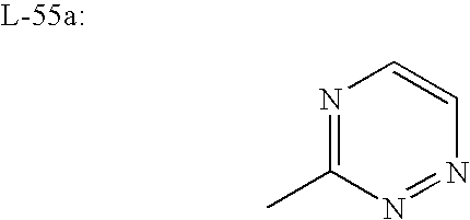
N1=C(C)N=NC=C1
